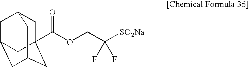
C1C2(C(OCC([SO2Na])(F)F)=O)CC3CC(CC1C3)C2
